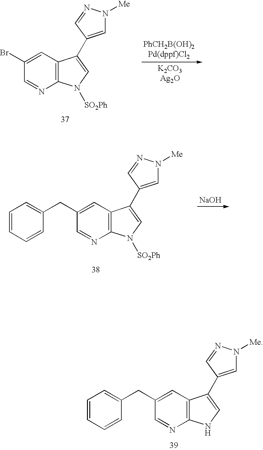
C1(CC2=CC=CC=C2)=CC2=C(N=C1)N([SO2Ph])C=C2C1=CN([Me])N=C1.[NaOH].C1(CC2=CC=CC=C2)=CC2=C(N=C1)NC=C2C1=CN([Me])N=C1.C1(Br)=CC2=C(N=C1)N([SO2Ph])C=C2C1=CN([Me])N=C1
